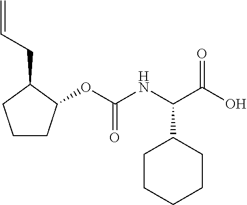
C=CCC1CCCC1OC(NC(C(O)=O)C1CCCCC1)=O
